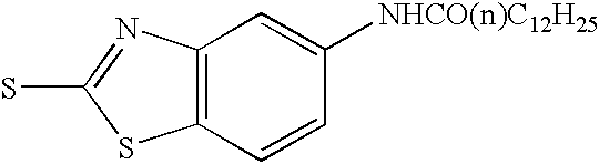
C12=C(C=CC([NHCO(n)C12H25])=C1)SC(S)=N2
